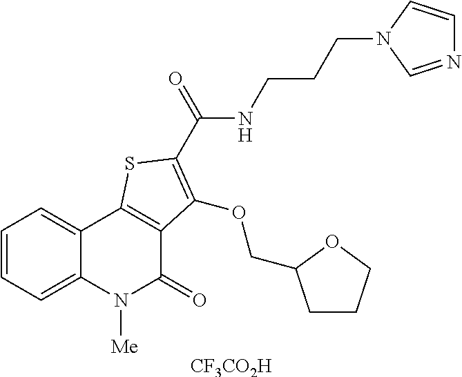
C1=CC=C2C(=C1)C1=C(C(=O)N2[Me])C(OCC2CCCO2)=C(C(=O)NCCCN2C=NC=C2)S1.[CF3CO2H]
